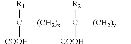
CC([(CH2)x]C([(CH2)y]C)([R2])[COOH])([R1])[COOH]
